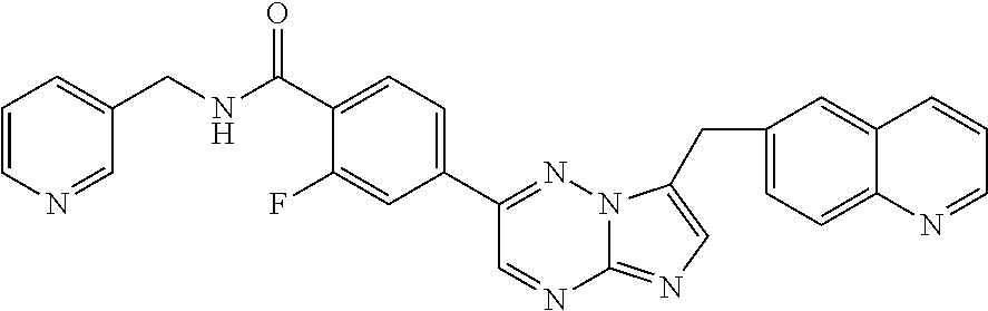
C1(CC2=CN=C3N=CC(C4=CC=C(C(=O)NCC5=CC=CN=C5)C(F)=C4)=NN32)=CC=C2C(=C1)C=CC=N2
